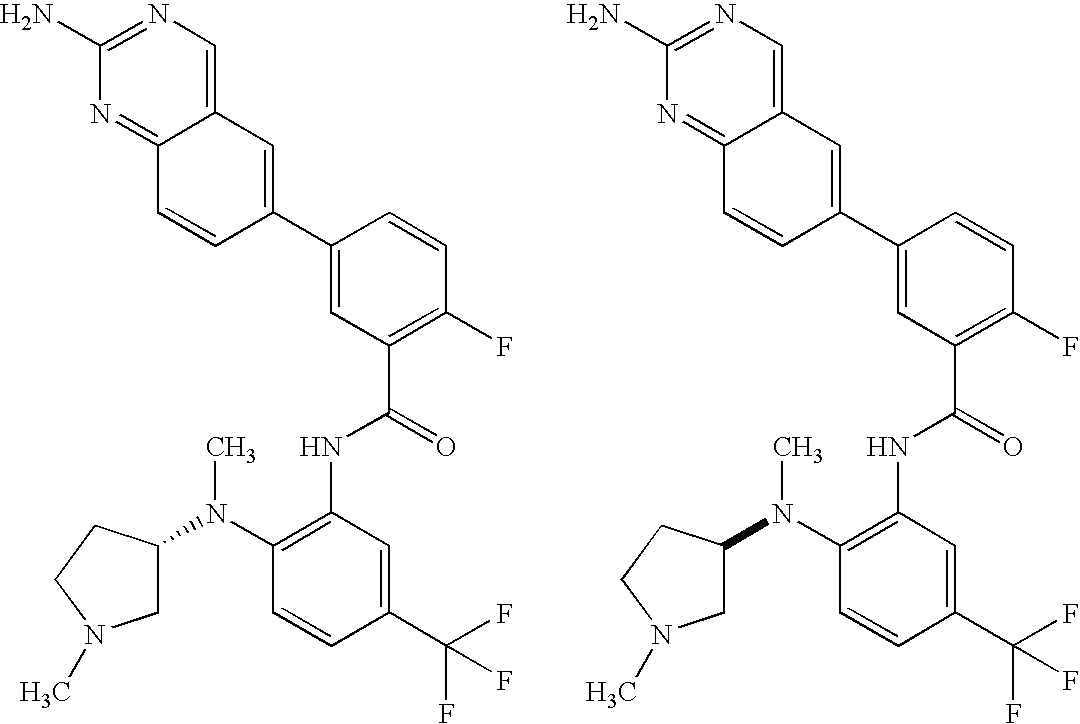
C1(N)=NC=C2C(=N1)C=CC(C1=CC(C(=O)NC3=C(N(C)C4CN(C)CC4)C=CC(C(F)(F)F)=C3)=C(F)C=C1)=C2.C1(N)=NC=C2C(=N1)C=CC(C1=CC(C(=O)NC3=C(N(C)C4CN(C)CC4)C=CC(C(F)(F)F)=C3)=C(F)C=C1)=C2
